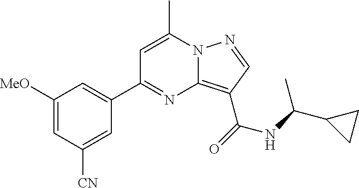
C1([MeO])=CC([CN])=CC(C2=NC3=C(C(NC(C)C4CC4)=O)C=NN3C(C)=C2)=C1
